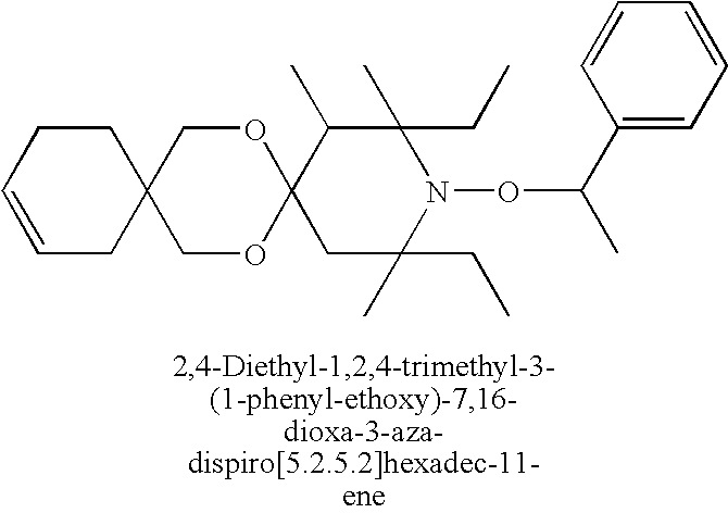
C12(C(C)C(C)(CC)N(OC(C)C3=CC=CC=C3)C(C)(CC)C1)OCC1(CO2)CCC=CC1
